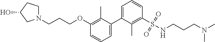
C1=C(C2=CC=CC(OCCCN3CCC(O)C3)=C2C)C(C)=C(S(NCCCN(C)C)(=O)=O)C=C1
